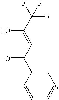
C(C=C(C(F)(F)F)O)(=O)C1=CC=CC=C1
